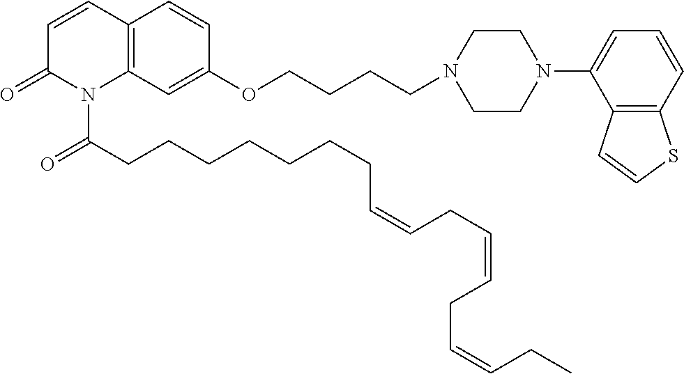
C1=CC2=C(N(C(CCCCCCCC=CCC=CCC=CCC)=O)C1=O)C=C(OCCCCN1CCN(C3=CC=CC4=C3C=CS4)CC1)C=C2
